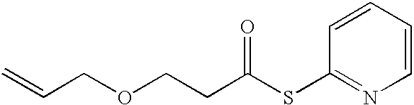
C(COCCC(SC1=NC=CC=C1)=O)=C
